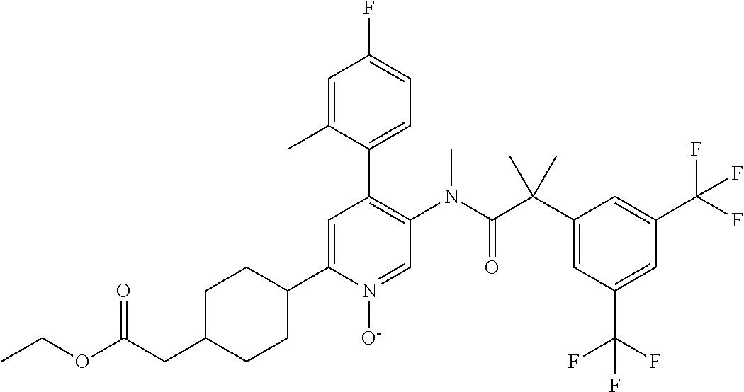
C1=C(C2CCC(CC(OCC)=O)CC2)N([O-])=CC(N(C(C(C2=CC(C(F)(F)F)=CC(C(F)(F)F)=C2)(C)C)=O)C)=C1C1=CC=C(F)C=C1C
